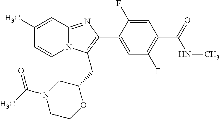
C1(C)=CC2=NC(C3=CC(F)=C(C(=O)NC)C=C3F)=C(CC3CN(C(C)=O)CCO3)N2C=C1
